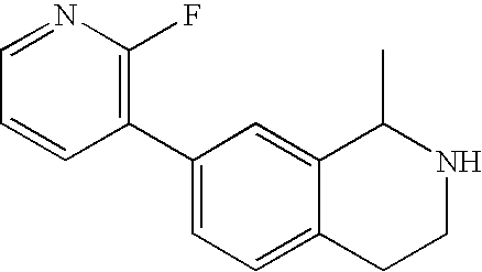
C1(C2=C(F)N=CC=C2)=CC=C2C(=C1)C(C)NCC2
